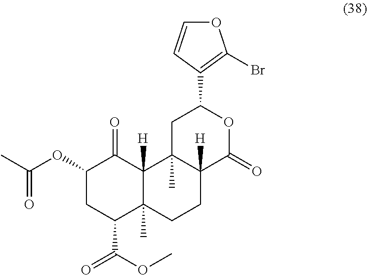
C1(OC(C)=O)CC(C(OC)=O)C2(C)C([H])(C1=O)C1(C)C([H])(CC2)C(=O)OC(C2=C(Br)OC=C2)C1
